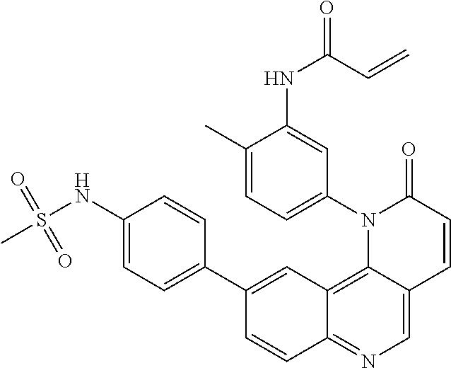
C12=C3C(=CN=C1C=CC(C1=CC=C(NS(C)(=O)=O)C=C1)=C2)C=CC(=O)N3C1=CC=C(C)C(NC(C=C)=O)=C1
